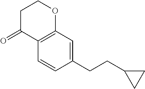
C1(CCC2CC2)=CC2=C(C=C1)C(=O)CCO2
